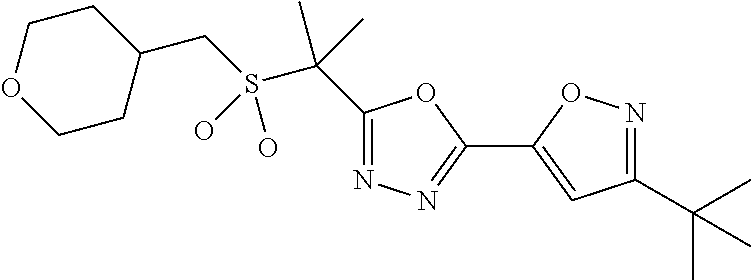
S(C(C)(C)C1=NN=C(C2=CC(C(C)(C)C)=NO2)O1)(CC1CCOCC1)(O)O
